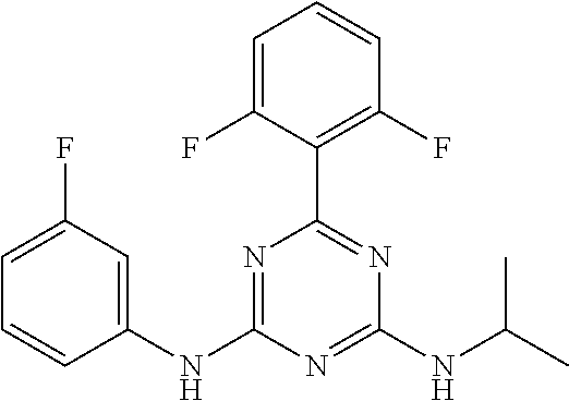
C1=C(F)C(C2=NC(NC(C)C)=NC(NC3=CC(F)=CC=C3)=N2)=C(F)C=C1
